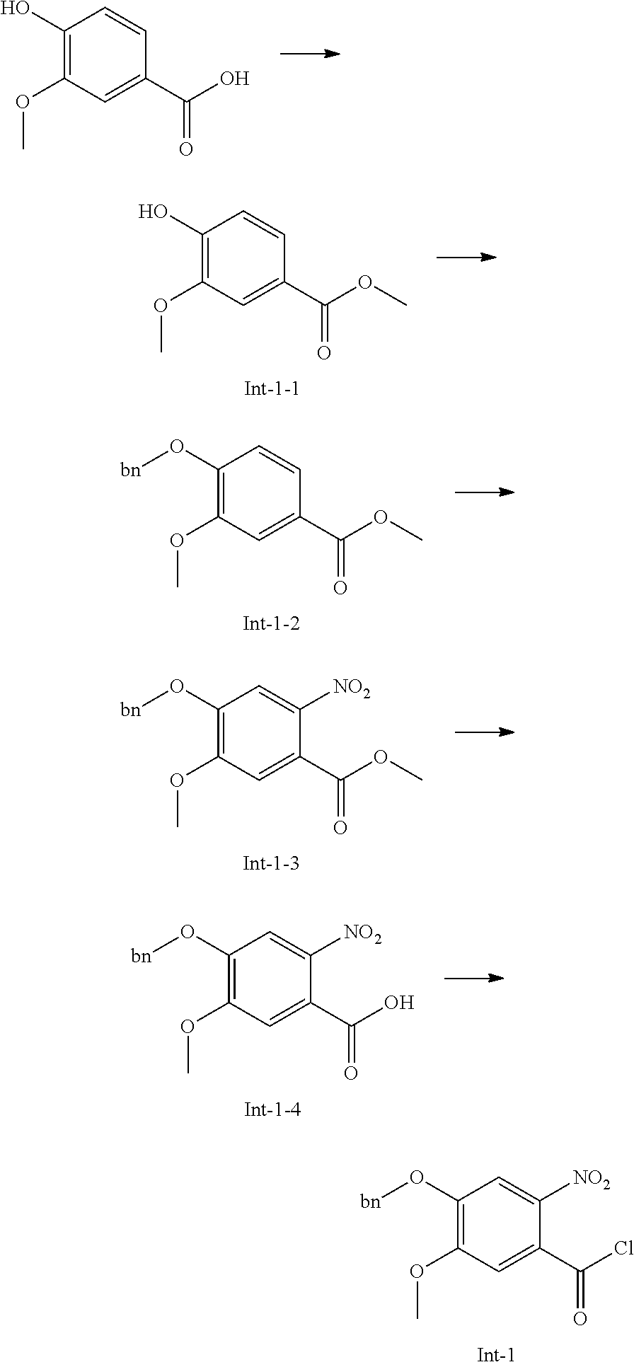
C1(O)=C(OC)C=C(C(O)=O)C=C1.C1(O)=C(OC)C=C(C(OC)=O)C=C1.C1(O[bn])=C(OC)C=C(C(OC)=O)C=C1.C1(O[bn])=C(OC)C=C(C(OC)=O)C([NO2])=C1.C1(O[bn])=C(OC)C=C(C(O)=O)C([NO2])=C1.C1(O[bn])=C(OC)C=C(C(Cl)=O)C([NO2])=C1
